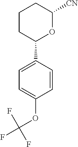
C1=C(C2OC([CN])CCC2)C=CC(OC(F)(F)F)=C1
